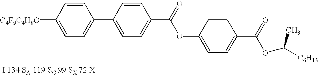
C1([C4F9C4H8O])=CC=C(C2=CC=C(C(=O)OC3=CC=C(C(=O)OC([C6H13])C)C=C3)C=C2)C=C1
